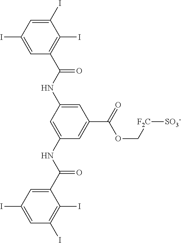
C1=C(NC(C2=CC(I)=CC(I)=C2I)=O)C=C(C(=O)OC[F2C][SO3-])C=C1NC(C1=C(I)C(I)=CC(I)=C1)=O
